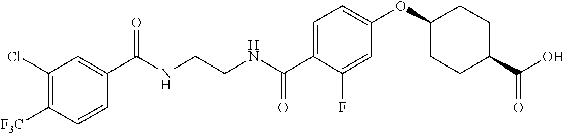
C1(C(NCCNC(C2=CC=C(OC3CCC(C(O)=O)CC3)C=C2F)=O)=O)=CC(Cl)=C([F3C])C=C1
